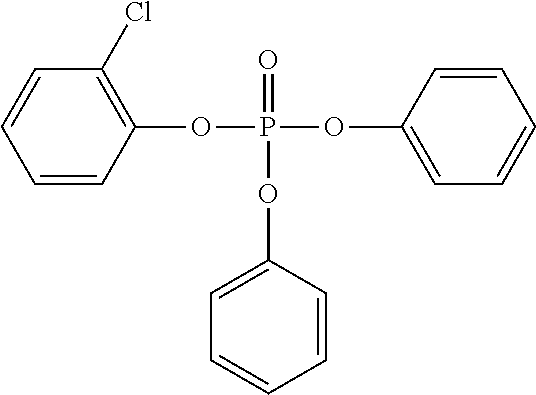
C1=CC(OP(=O)(OC2=CC=CC=C2)OC2=CC=CC=C2)=C(Cl)C=C1
